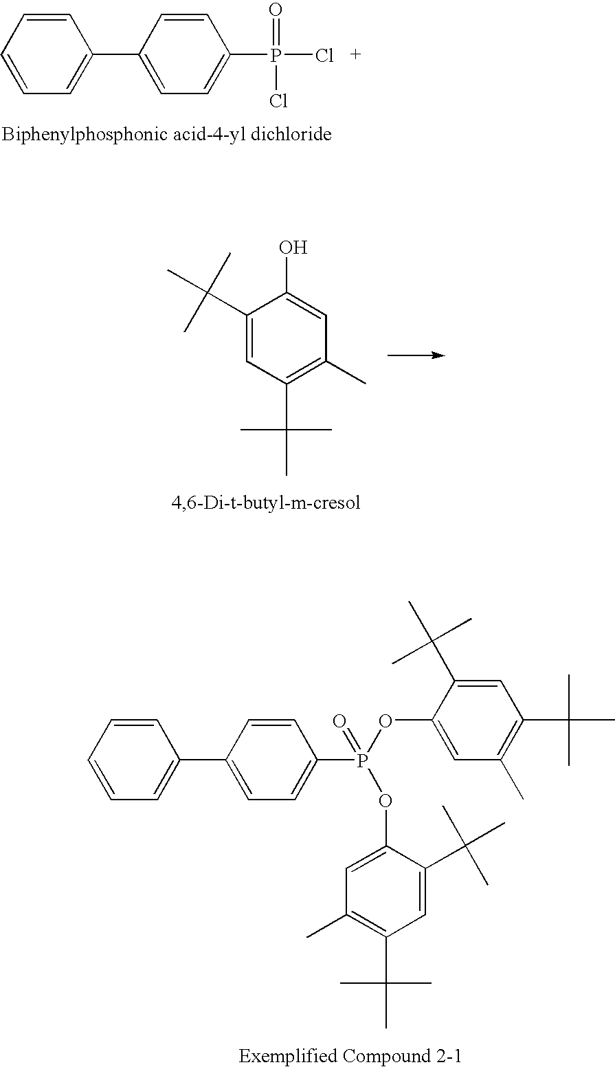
C1(C(C)(C)C)=CC(C(C)(C)C)=C(C)C=C1O.C1=CC=CC=C1C1=CC=C(P(OC2=CC(C)=C(C(C)(C)C)C=C2C(C)(C)C)(OC2=CC(C)=C(C(C)(C)C)C=C2C(C)(C)C)=O)C=C1.C1=CC=CC=C1C1=CC=C(P(Cl)(=O)Cl)C=C1
